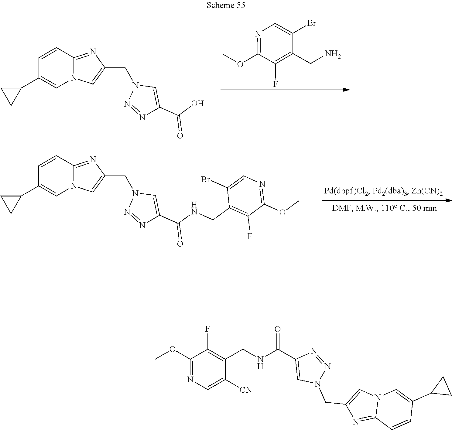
N12C(=NC(CN3N=NC(C(=O)O)=C3)=C1)C=CC(C1CC1)=C2.C1(Br)=CN=C(OC)C(F)=C1CN.N12C(=NC(CN3N=NC(C(=O)NCC4=C(F)C(OC)=NC=C4Br)=C3)=C1)C=CC(C1CC1)=C2.N12C(=NC(CN3N=NC(C(=O)NCC4=C(F)C(OC)=NC=C4[CN])=C3)=C1)C=CC(C1CC1)=C2
